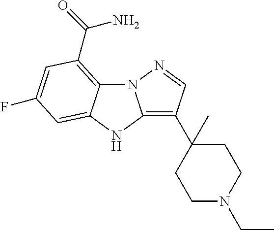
N12C3=C(C(N)=O)C=C(F)C=C3NC1=C(C1(C)CCN(CC)CC1)C=N2
